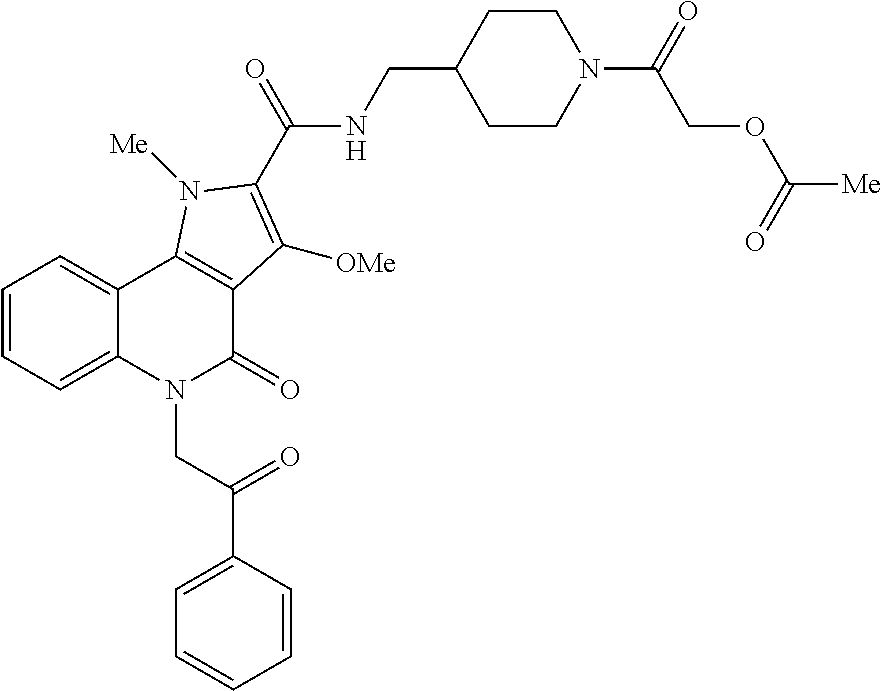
C1=CC(C(CN2C(=O)C3=C(C4=CC=CC=C24)N([Me])C(C(=O)NCC2CCN(C(COC(=O)[Me])=O)CC2)=C3[OMe])=O)=CC=C1
